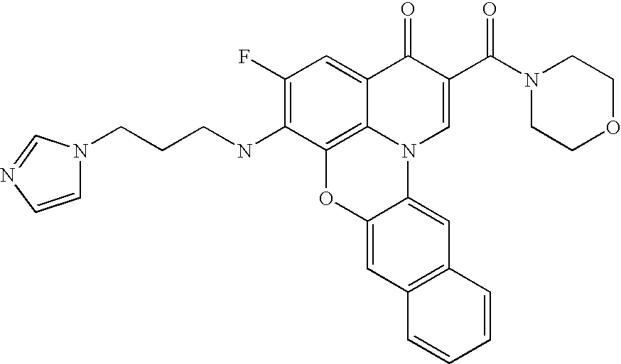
C1(F)=C(NCCCN2C=CN=C2)C2=C3C(=C1)C(=O)C(C(N1CCOCC1)=O)=CN3C1=CC3=C(C=C1O2)C=CC=C3
